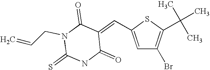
S1C(C=C2C(=O)N(CC=C)C(=S)NC2=O)=CC(Br)=C1C(C)(C)C
